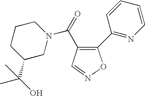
O=C(C1=C(C2=NC=CC=C2)ON=C1)N1CCCC(C(O)(C)C)C1
